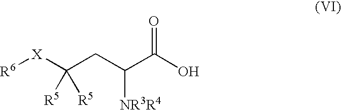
[R6][X]C(CC(C(=O)O)[NR3R4])([R5])[R5]
